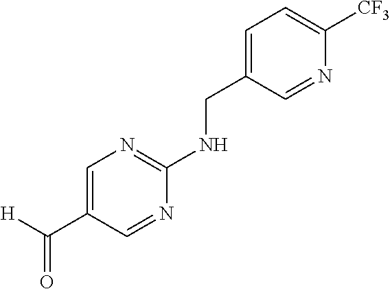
[H]C(C1=CN=C(NCC2=CC=C([CF3])N=C2)N=C1)=O
